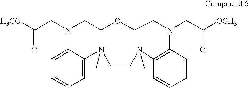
C1=CC=C2C(=C1)N(CC([H3CO])=O)CCOCCN(CC([OCH3])=O)C1=C(C=CC=C1)N(C)CCN2C
